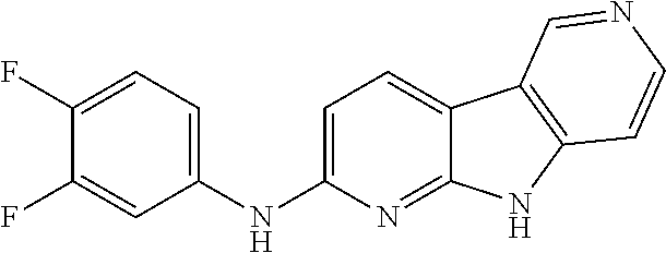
N(C1=CC=C2C(=N1)NC1=C2C=NC=C1)C1=CC=C(F)C(F)=C1
